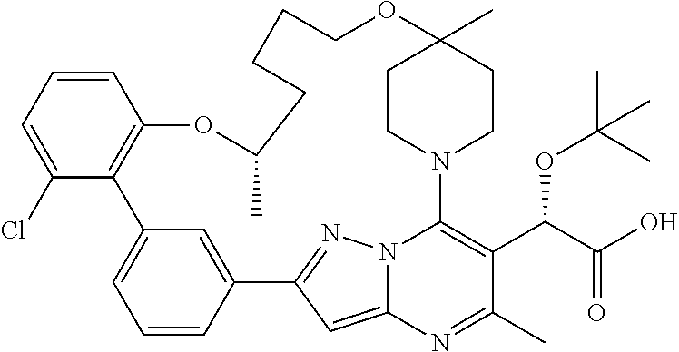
C1=CC=C(Cl)C2=C1OC(C)CCCCOC1(C)CCN(C3=C(C(C(O)=O)OC(C)(C)C)C(C)=NC4=CC(=NN43)C3=CC2=CC=C3)CC1
